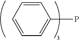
PC1=CC=CC=C1
